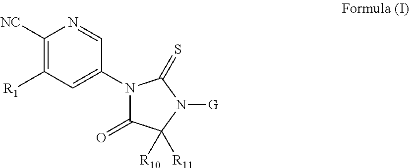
C1([NC])=C([R1])C=C(N2C(=O)C([R11])([R10])N([G])C2=S)C=N1
